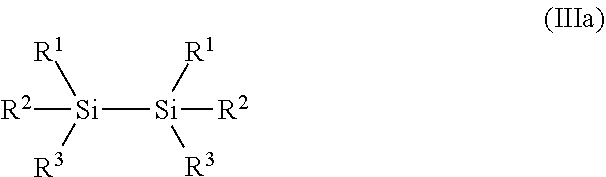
[Si]([Si]([R2])([R1])[R3])([R2])([R1])[R3]
